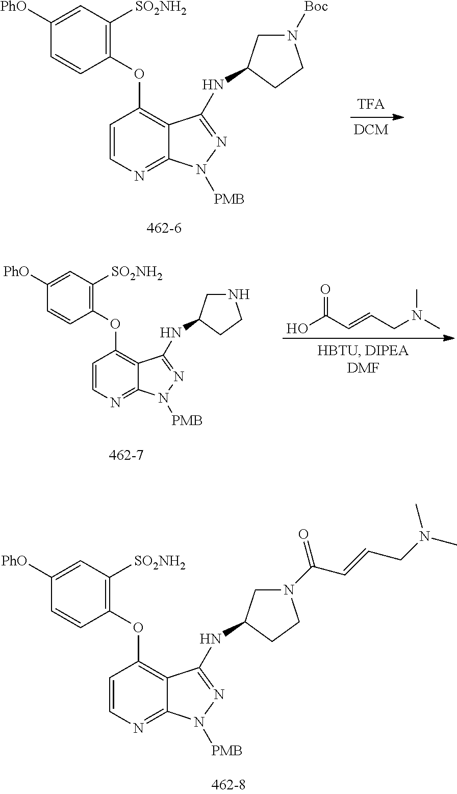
C1(OC2=C3C(=NC=C2)N([PMB])N=C3NC2CN([Boc])CC2)=C([SO2NH2])C=C([PhO])C=C1.OC(C=CCN(C)C)=O.C1(OC2=C3C(=NC=C2)N([PMB])N=C3NC2CNCC2)=C([SO2NH2])C=C([PhO])C=C1.C(C(N1CC(NC2=NN([PMB])C3=NC=CC(OC4=C([SO2NH2])C=C([PhO])C=C4)=C32)CC1)=O)=CCN(C)C
